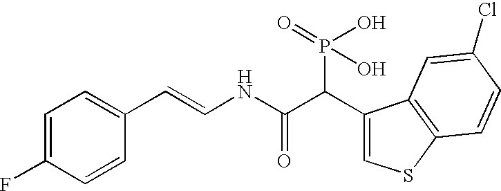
C1=C(F)C=CC(C=CNC(C(C2=CSC3=C2C=C(Cl)C=C3)P(O)(O)=O)=O)=C1
